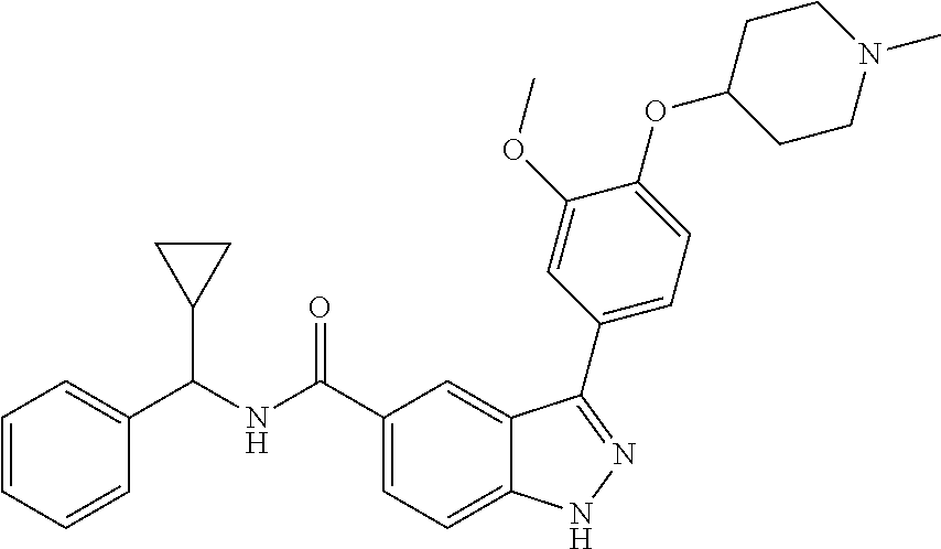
C1=CC=CC(C(NC(C2=CC=C3C(=C2)C(C2=CC=C(OC4CCN(C)CC4)C(OC)=C2)=NN3)=O)C2CC2)=C1
